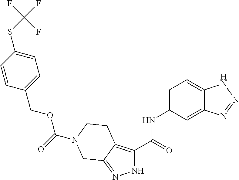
C1=C2C(=CC=C1NC(C1=C3C(=NN1)CN(C(OCC1=CC=C(SC(F)(F)F)C=C1)=O)CC3)=O)NN=N2
